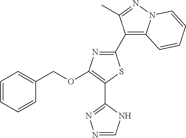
C1(C2=C3N(N=C2C)C=CC=C3)=NC(OCC2=CC=CC=C2)=C(C2=NN=CN2)S1
